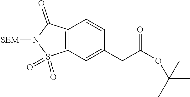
C12=C(C=C(CC(OC(C)(C)C)=O)C=C1)S(=O)(=O)N([SEM])C2=O
